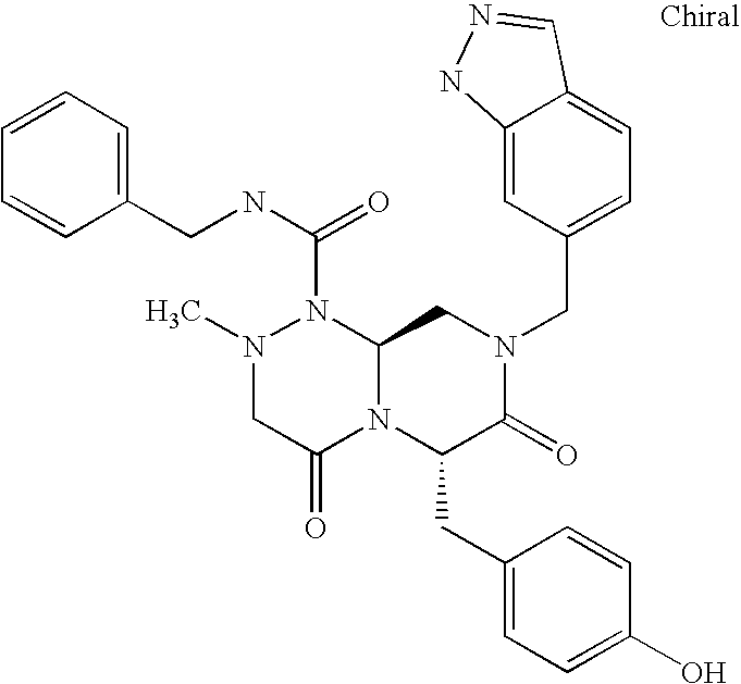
N1(C(NCC2=CC=CC=C2)=O)N(C)CC(=O)N2C1CN(CC1=CC=C3C(=C1)NN=C3)C(=O)C2CC1=CC=C(O)C=C1
